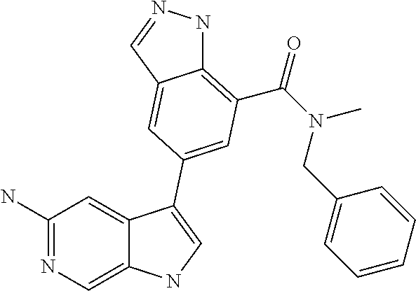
C1(N)=NC=C2C(=C1)C(C1=CC(C(=O)N(C)CC3=CC=CC=C3)=C3NN=CC3=C1)=CN2
